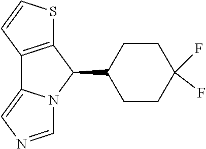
C12=C(C(C3CCC(F)(F)CC3)N3C1=CN=C3)SC=C2
